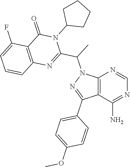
C12=C(C(N)=NC=N1)C(C1=CC=C(OC)C=C1)=NN2C(C1=NC2=C(C(=O)N1C1CCCC1)C(F)=CC=C2)C
